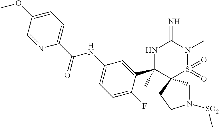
N1([SO2]C)CC2(CC1)S(=O)(=O)N(C)C(=N)NC2(C1=CC(NC(C2=CC=C(OC)C=N2)=O)=CC=C1F)C
